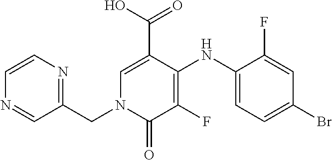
C1(NC2=C(F)C(=O)N(CC3=NC=CN=C3)C=C2C(O)=O)=CC=C(Br)C=C1F
